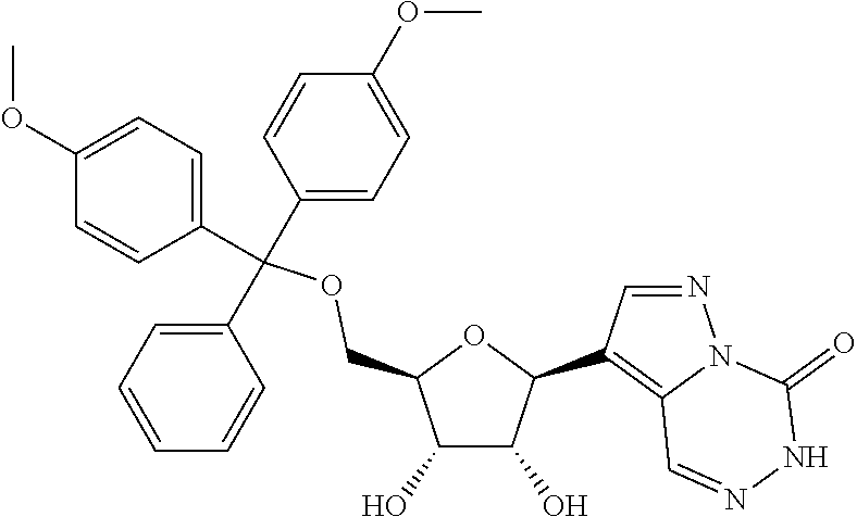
C1(C(C2=CC=C(OC)C=C2)(C2=CC=CC=C2)OCC2C(O)C(O)C(C3=C4N(N=C3)C(=O)NN=C4)O2)=CC=C(OC)C=C1
